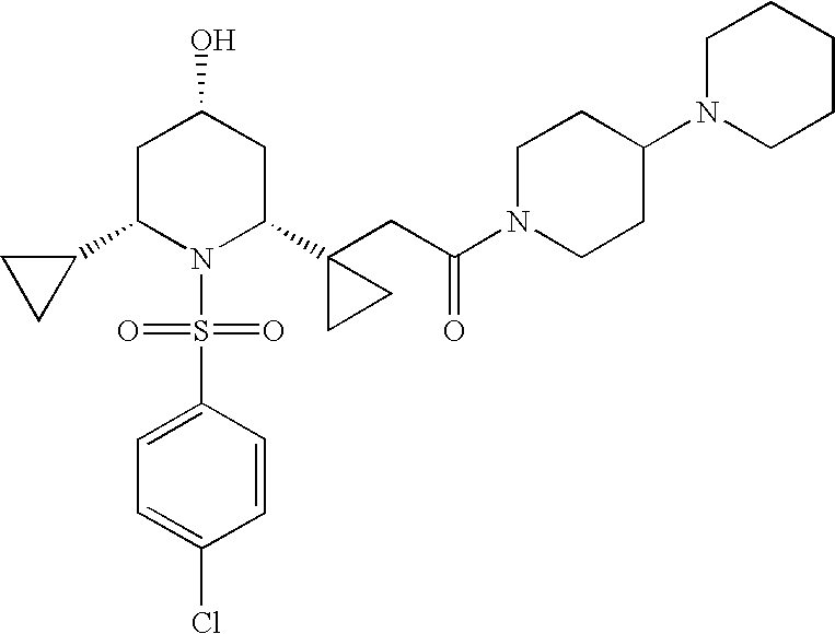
C1C(C2CC2)N(S(=O)(=O)C2=CC=C(Cl)C=C2)C(C2(CC(=O)N3CCC(N4CCCCC4)CC3)CC2)CC1O
